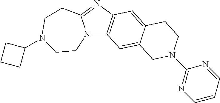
N12C3=C(N=C1CCN(C1CCC1)CC2)C=C1C(=C3)CN(C2=NC=CC=N2)CC1
